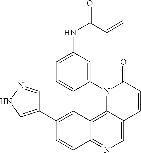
C12=C3C(=CN=C1C=CC(C1=CNN=C1)=C2)C=CC(=O)N3C1=CC(NC(C=C)=O)=CC=C1
